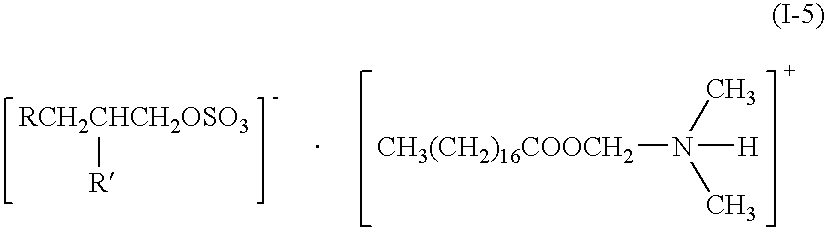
[RCH2CHCH2OSO3][R].[CH3(CH2)16COOCH2]N(C)(C)[H]
